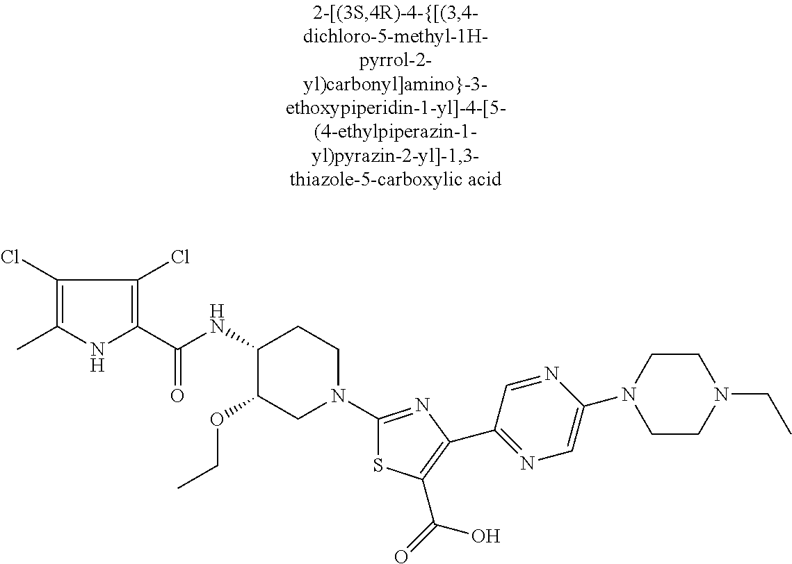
C1(Cl)=C(C)NC(C(NC2C(OCC)CN(C3=NC(C4=NC=C(N5CCN(CC)CC5)N=C4)=C(C(=O)O)S3)CC2)=O)=C1Cl
